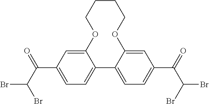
C1CCOC2=CC(C(C(Br)Br)=O)=CC=C2C2=CC=C(C(=O)C(Br)Br)C=C2OC1
